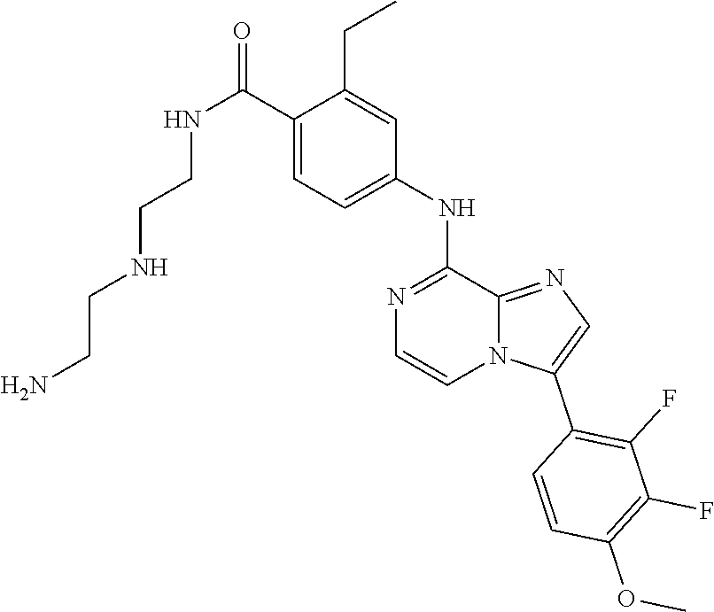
C1(C(=O)NCCNCCN)=CC=C(NC2=NC=CN3C2=NC=C3C2=C(F)C(F)=C(OC)C=C2)C=C1CC
